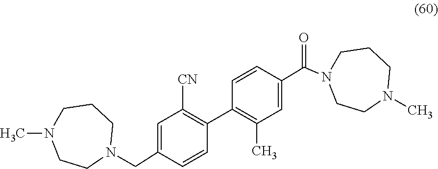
C1=C(CN2CCCN(C)CC2)C=CC(C2=C(C)C=C(C(N3CCCN(C)CC3)=O)C=C2)=C1[CN]
